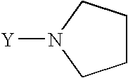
C1CCN([Y])C1
